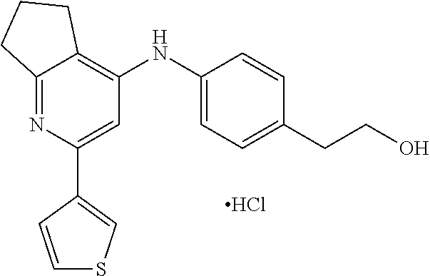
Cl.C12=NC(C3=CSC=C3)=CC(NC3=CC=C(CCO)C=C3)=C1CCC2
